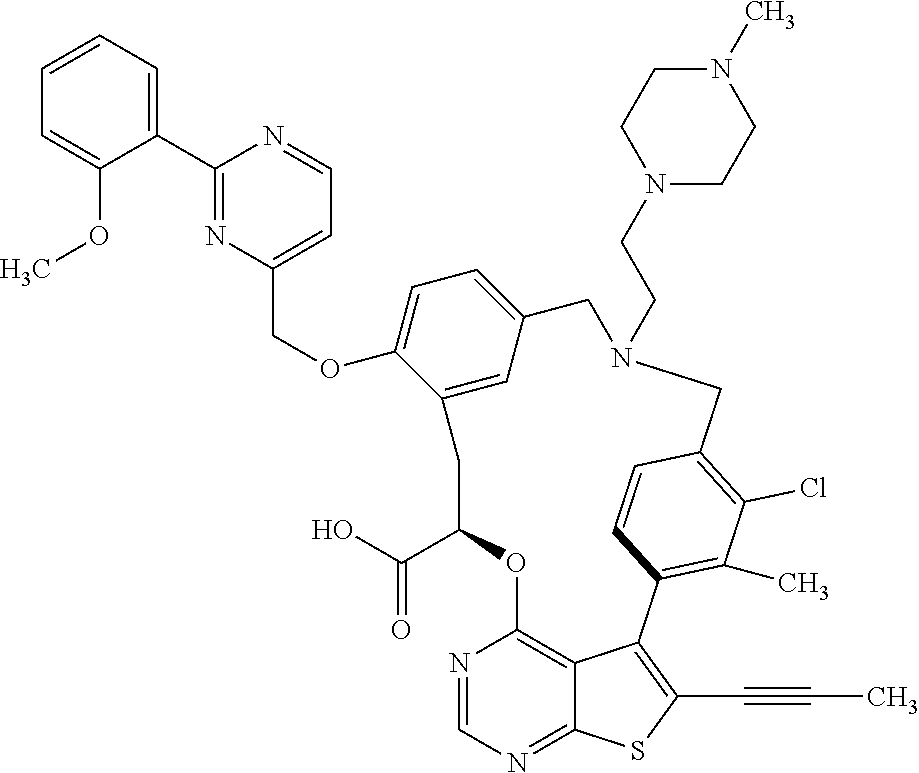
C1=CC=C(C2=NC(COC3=CC=C4C=C3CC(C(=O)O)OC3=C5C(=NC=N3)SC(C#CC)=C5C3=C(C)C(Cl)=C(C=C3)CN(CCN3CCN(C)CC3)C4)=CC=N2)C(OC)=C1
